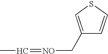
C1(C[NO]=CC)=CSC=C1
